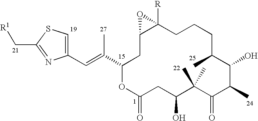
C1(C=C(C2OC(=O)CC(O)C(C)(C)C(=O)C(C)C(O)C(C)CCCC3([R])C(C2)O3)C)=CSC(C[R1])=N1
